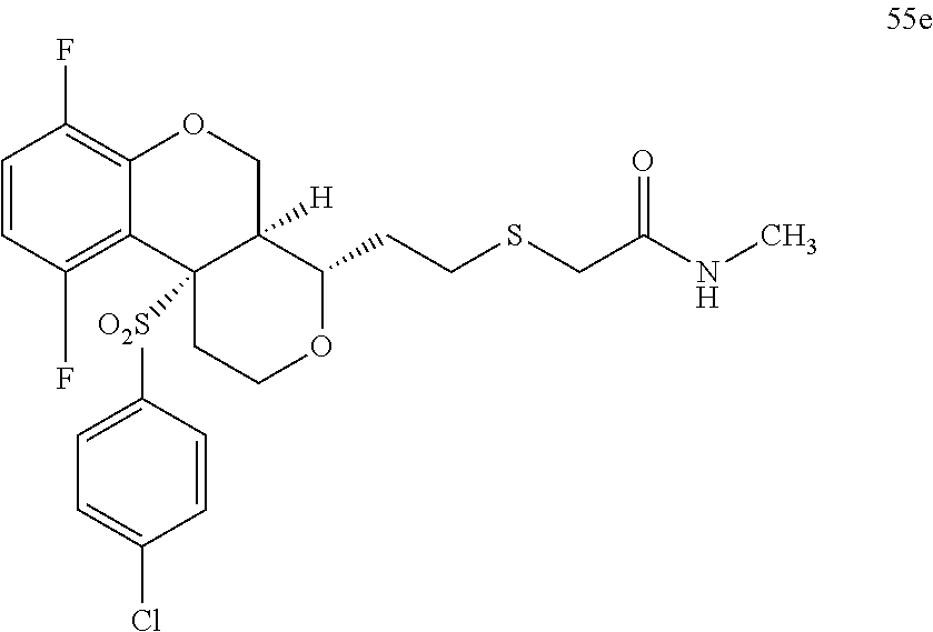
C1=CC(F)=C2C(=C1F)OCC1([H])C2([O2S]C2=CC=C(Cl)C=C2)CCOC1CCSCC(NC)=O
